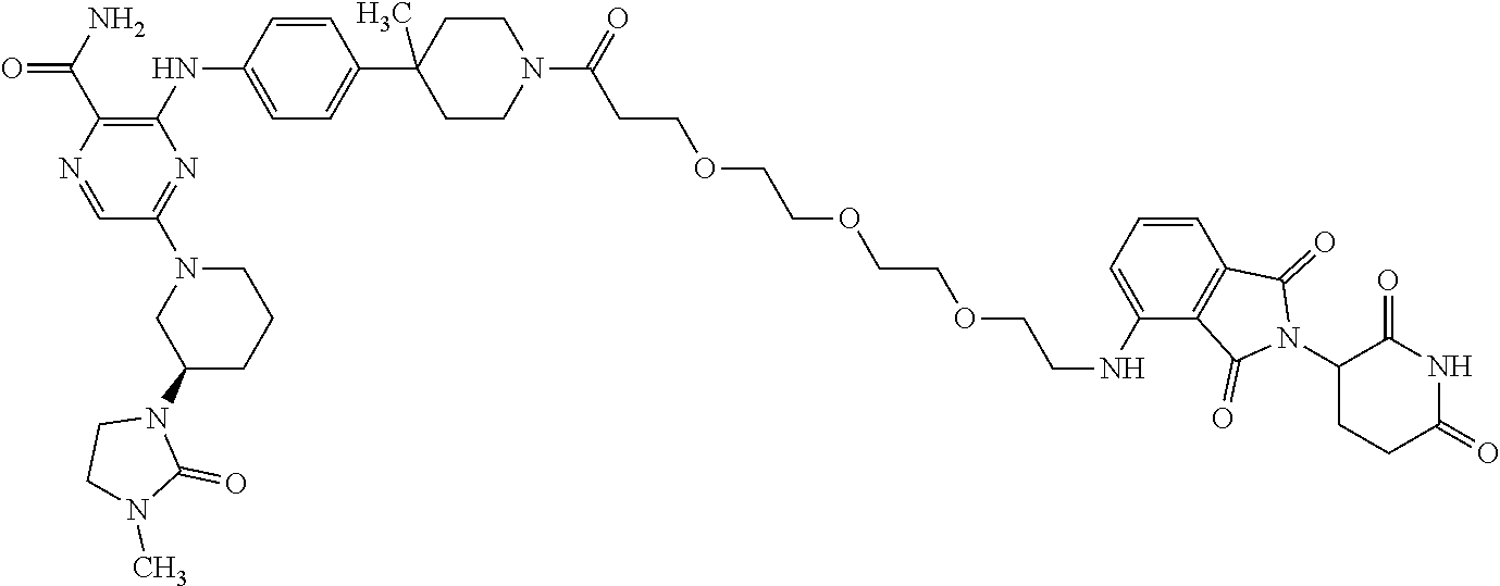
C1=CC=C(NCCOCCOCCOCCC(N2CCC(C3=CC=C(NC4=C(C(N)=O)N=CC(N5CC(N6CCN(C)C6=O)CCC5)=N4)C=C3)(C)CC2)=O)C2=C1C(=O)N(C1C(=O)NC(=O)CC1)C2=O
